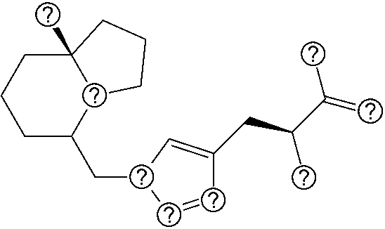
C1(CC2C=CC(CC(C(=C)C)C)=C2)C2C(C)(CCC1)CCC2
